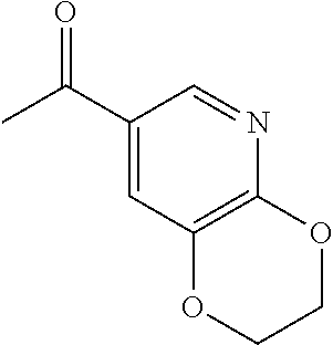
C12=C(C=C(C(C)=O)C=N1)OCCO2
